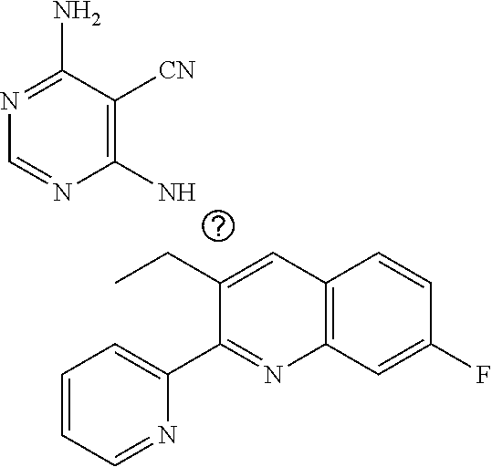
C12=C(C=C(F)C=C1)N=C(C1=CC=CC=N1)C(CC)=C2.NC1=C([CN])C(N)=NC=N1
